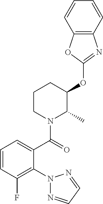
C1=CC(F)=C(N2N=CC=N2)C(C(=O)N2C(C)C(OC3=NC4=C(O3)C=CC=C4)CCC2)=C1
